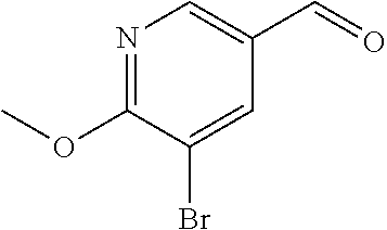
C1(OC)=NC=C(C=O)C=C1Br
